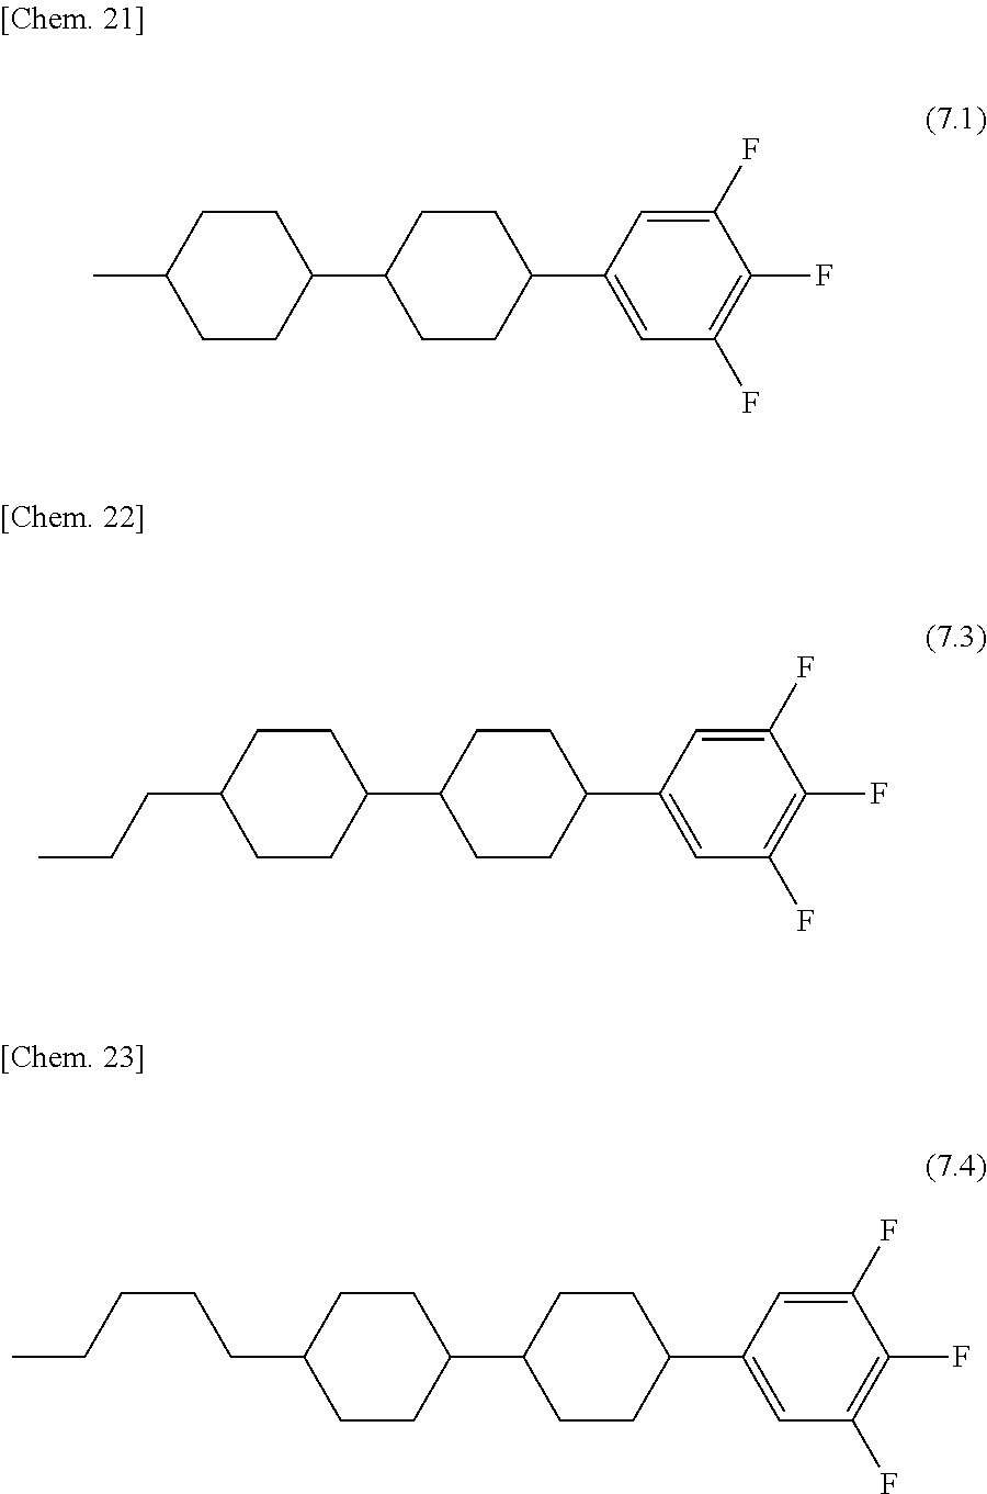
C1CC(C2CCC(C3=CC(F)=C(F)C(F)=C3)CC2)CCC1C.C1CC(C2CCC(C3=CC(F)=C(F)C(F)=C3)CC2)CCC1CCC.C1CC(C2CCC(C3=CC(F)=C(F)C(F)=C3)CC2)CCC1CCCCC
